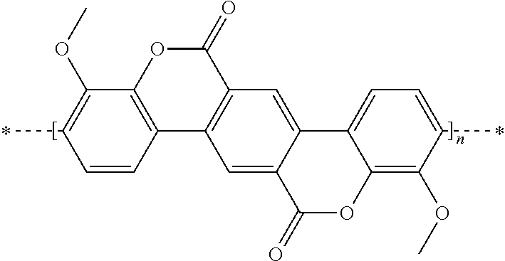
C1=CC2=C(C(OC)=C1C)OC(=O)C1=C2C=C2C(=C1)C1=CC=C(C)C(OC)=C1OC2=O
